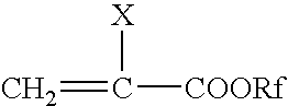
[X]C([COORf])=C
